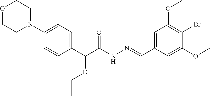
C1=C(C=NNC(C(OCC)C2=CC=C(N3CCOCC3)C=C2)=O)C=C(OC)C(Br)=C1OC
